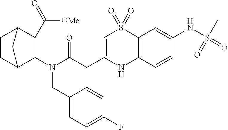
C1=C(CC(=O)N(C2C(C(=O)[OMe])C3C=CC2C3)CC2=CC=C(F)C=C2)NC2=C(S1(=O)=O)C=C(NS(=O)(C)=O)C=C2
